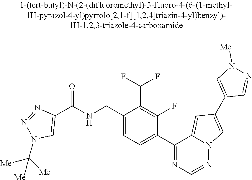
C1(C(NCC2=CC=C(C3=NC=NN4C3=CC(C3=CN([Me])N=C3)=C4)C(F)=C2C(F)F)=O)=CN(C([Me])([Me])[Me])N=N1
